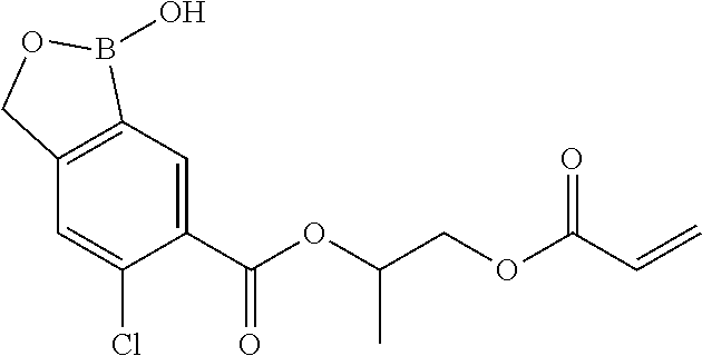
C1=C(C(OC(COC(=O)C=C)C)=O)C(Cl)=CC2=C1B(O)OC2
